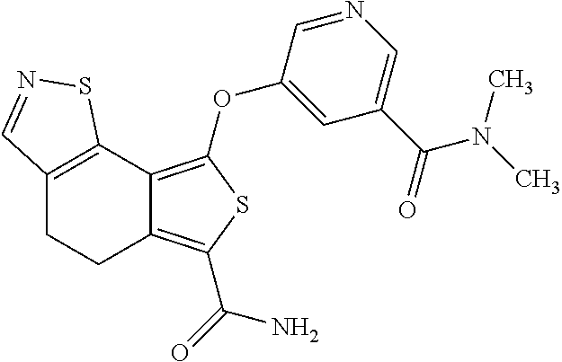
C12=C(C3=C(OC4=CC(C(=O)N(C)C)=CN=C4)SC(C(=O)N)=C3CC1)SN=C2
